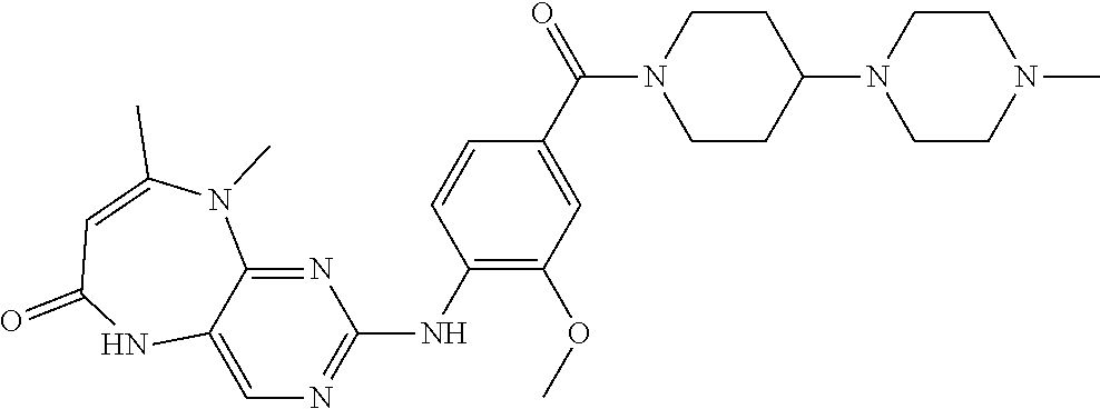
N1=C2C(=CN=C1NC1=C(OC)C=C(C(=O)N3CCC(N4CCN(C)CC4)CC3)C=C1)NC(=O)C=C(C)N2C
